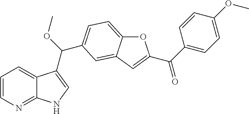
C1=CN=C2C(=C1)C(C(OC)C1=CC=C3OC(C(C4=CC=C(OC)C=C4)=O)=CC3=C1)=CN2
